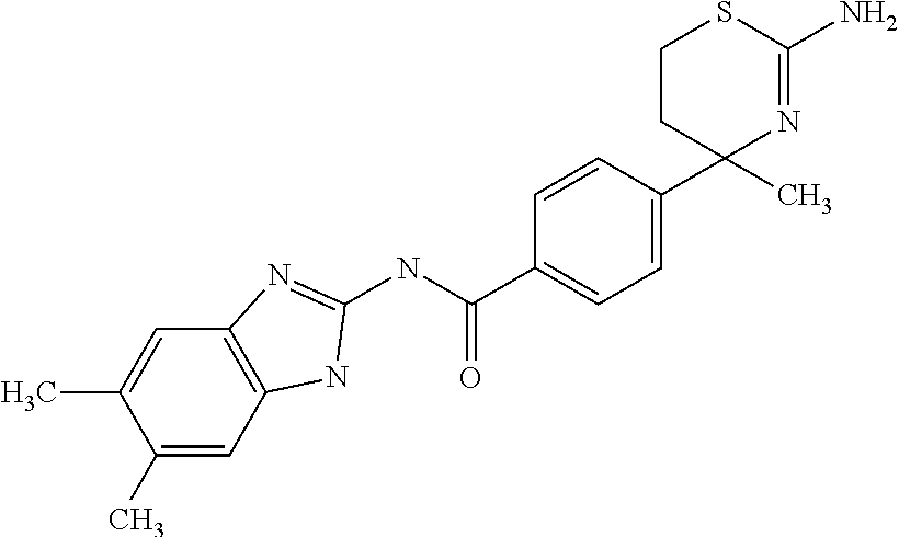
C1(C)=CC2=C(C=C1C)N=C(NC(C1=CC=C(C3(C)N=C(N)SCC3)C=C1)=O)N2
